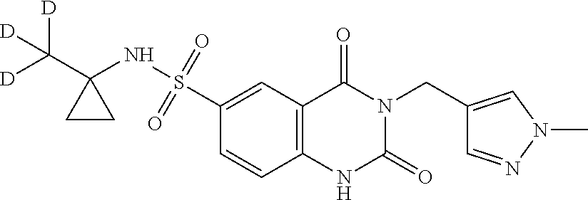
C1=CC2=C(C=C1S(=O)(=O)NC1(C([D])([D])[D])CC1)C(=O)N(CC1=CN(C)N=C1)C(=O)N2
